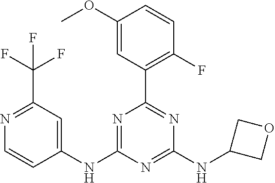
C1(NC2=CC(C(F)(F)F)=NC=C2)=NC(C2=C(F)C=CC(OC)=C2)=NC(NC2COC2)=N1
